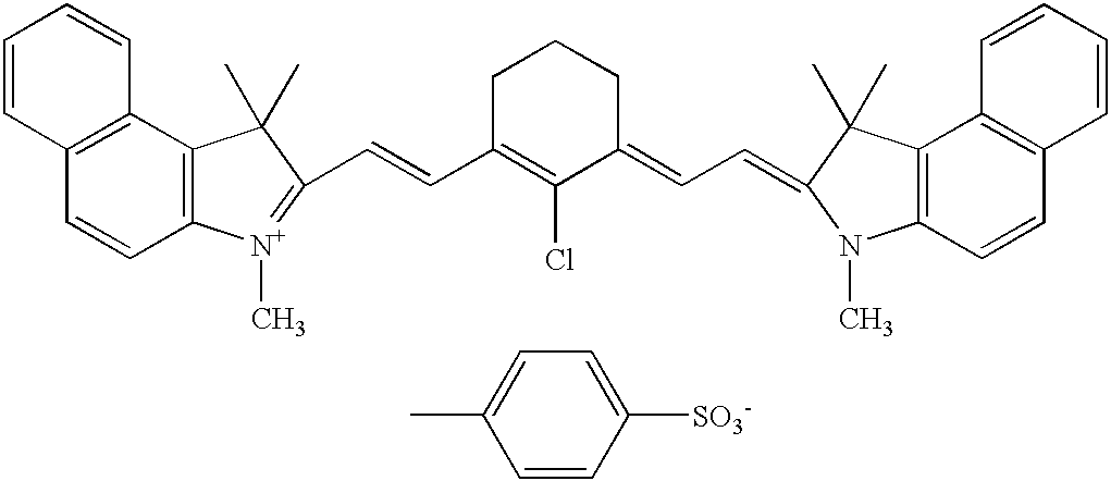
C1=CC2=C(C=C1)C1=C(C=C2)[N+](C)=C(C=CC2=C(Cl)C(=CC=C3N(C)C4=C(C5=C(C=CC=C5)C=C4)C3(C)C)CCC2)C1(C)C.CC1=CC=C([SO3-])C=C1
